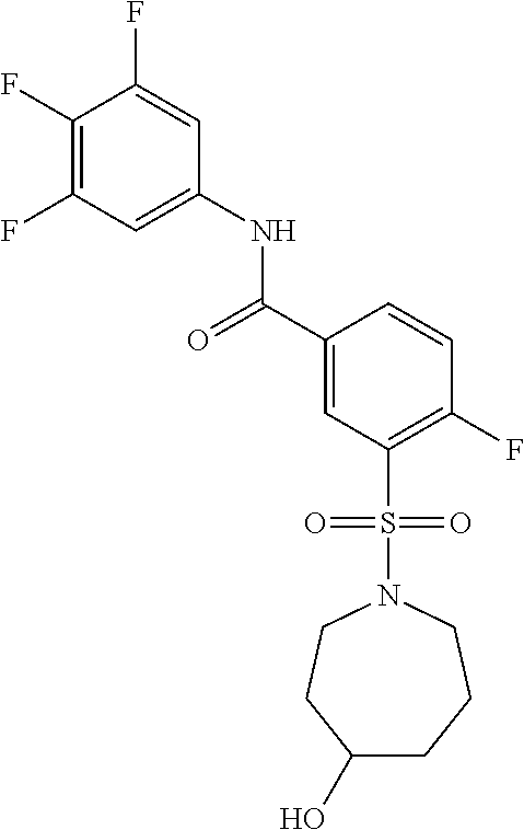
C1(O)CCCN(S(C2=C(F)C=CC(C(=O)NC3=CC(F)=C(F)C(F)=C3)=C2)(=O)=O)CC1
